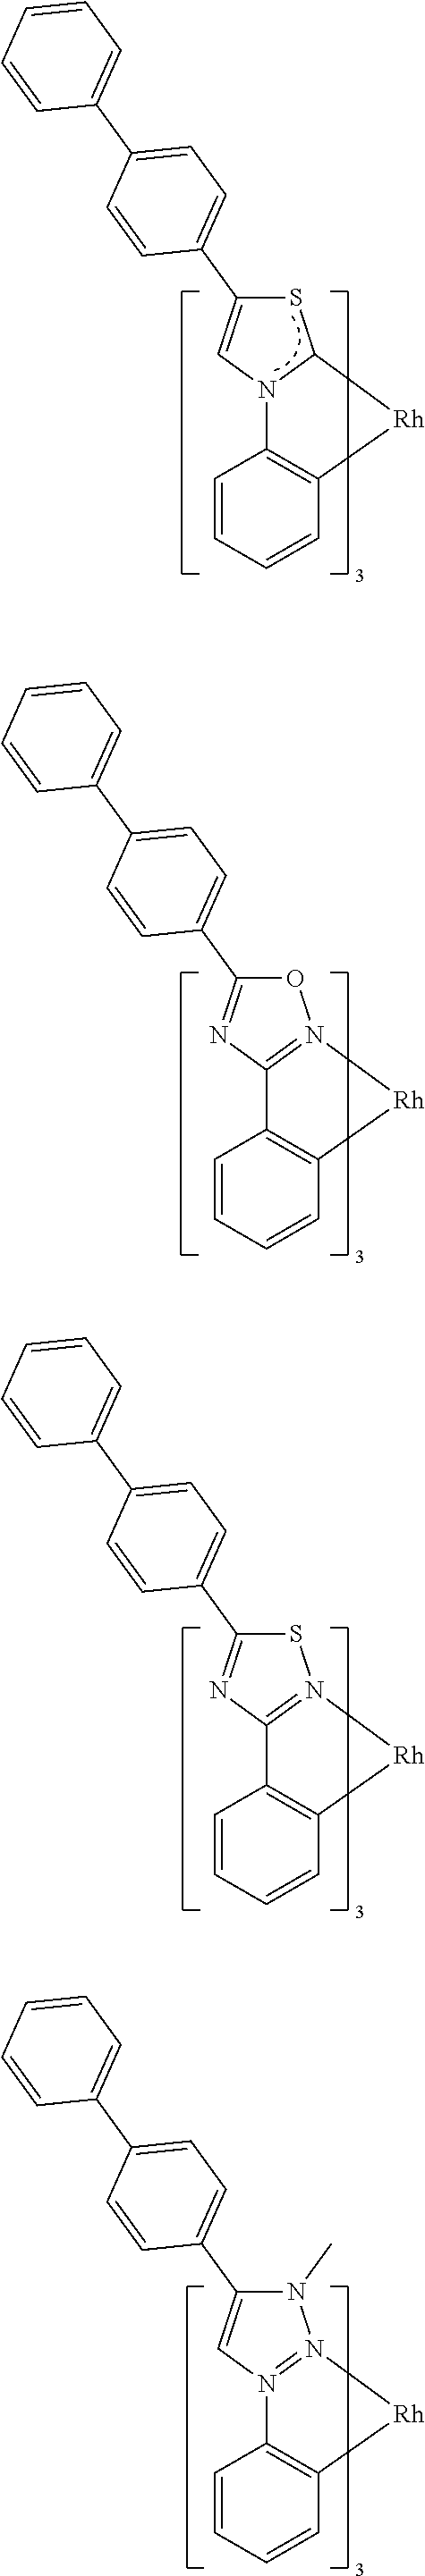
C1=CC=CC2=C1C1=N(OC(C3=CC=C(C4=CC=CC=C4)C=C3)=N1)[Rh]2.C1=CC=CC2=C1C1=N(SC(C3=CC=C(C4=CC=CC=C4)C=C3)=N1)[Rh]2.C1=CC=CC2=C1N1=N(N(C)C(C3=CC=C(C4=CC=CC=C4)C=C3)=C1)[Rh]2.C1=CC=CC2=C1N1C(SC(C3=CC=C(C4=CC=CC=C4)C=C3)=C1)[Rh]2
